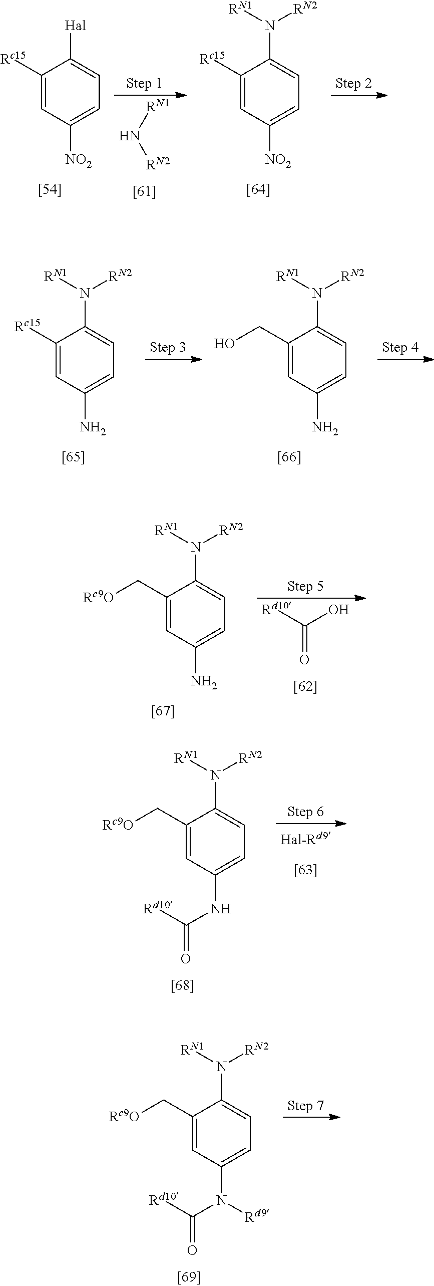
C1([Rc15])=CC([NO2])=CC=C1[Hal].[RN1]N[RN2].C1([Rc15])=CC([NO2])=CC=C1N([RN1])[RN2].C1([Rc15])=CC(N)=CC=C1N([RN1])[RN2].C1(CO)=CC(N)=CC=C1N([RN1])[RN2].C1(C[Rc9O])=CC(N)=CC=C1N([RN1])[RN2].[Rd10]C(O)=O.C1(C[Rc9O])=CC(NC([Rd10])=O)=CC=C1N([RN1])[RN2].C1(C[Rc9O])=CC(N(C([Rd10])=O)[Rd9])=CC=C1N([RN1])[RN2]
